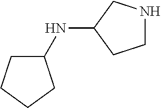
C1NCC(NC2CCCC2)C1
